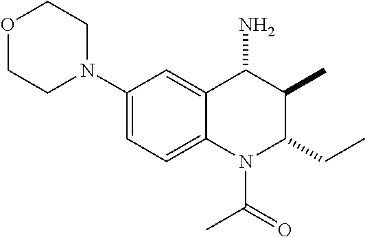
C1(N2CCOCC2)=CC=C2C(=C1)C(N)C(C)C(CC)N2C(C)=O
